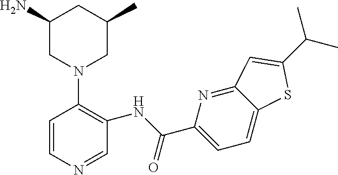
C1(N)CN(C2=C(NC(C3=CC=C4C(=N3)C=C(C(C)C)S4)=O)C=NC=C2)CC(C)C1
